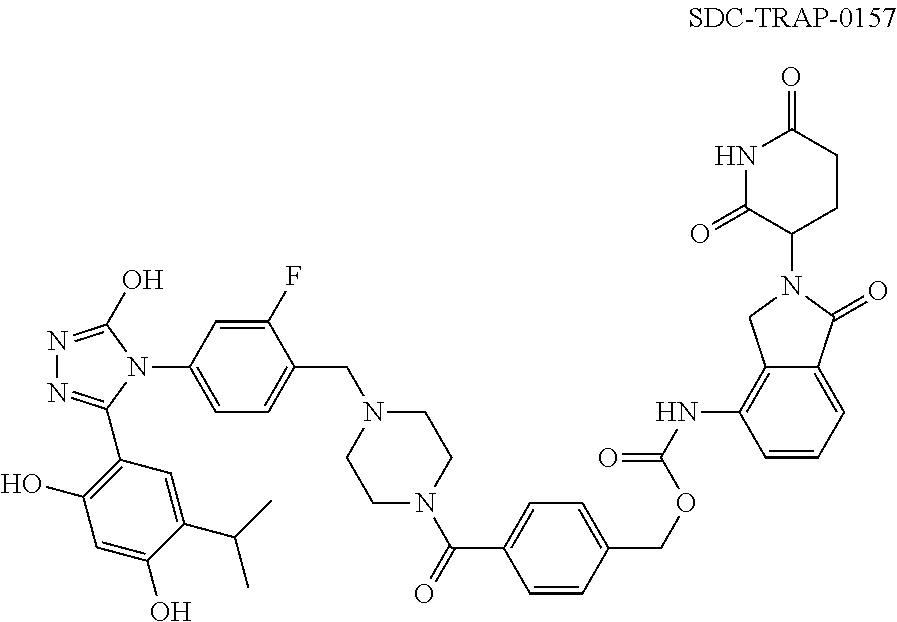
N1=C(O)N(C2=CC=C(CN3CCN(C(=O)C4=CC=C(COC(=O)NC5=C6C(=CC=C5)C(=O)N(C5CCC(=O)NC5=O)C6)C=C4)CC3)C(F)=C2)C(C2=C(O)C=C(O)C(C(C)C)=C2)=N1
